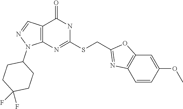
C12=C(N=C(SCC3=NC4=C(O3)C=C(OC)C=C4)NC1=O)N(C1CCC(F)(F)CC1)N=C2
